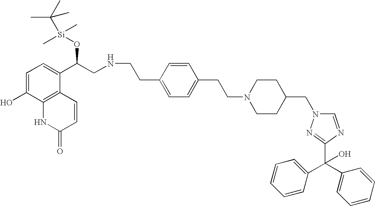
C1(O)=CC=C(C(CNCCC2=CC=C(CCN3CCC(CN4C=NC(C(C5=CC=CC=C5)(C5=CC=CC=C5)O)=N4)CC3)C=C2)O[Si](C)(C(C)(C)C)C)C2=C1NC(=O)C=C2
